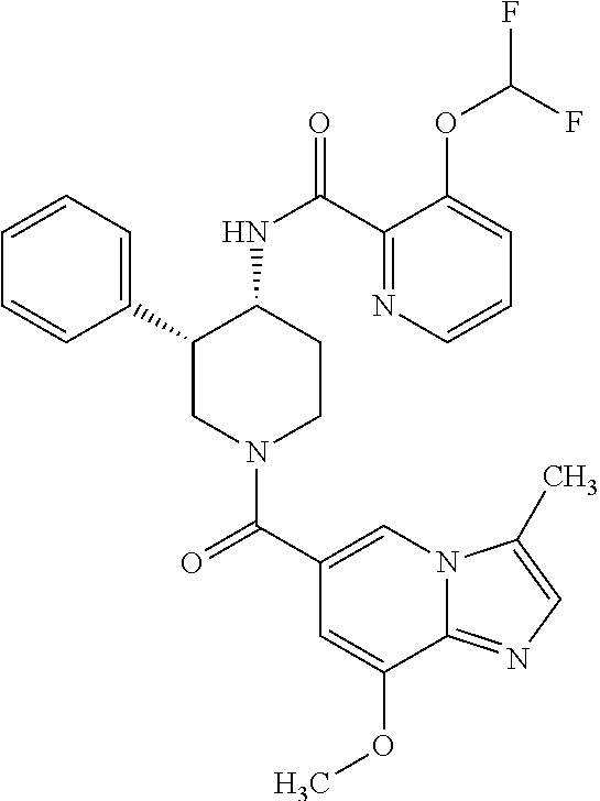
C1(C2CN(C(C3=CN4C(=NC=C4C)C(OC)=C3)=O)CCC2NC(=O)C2=NC=CC=C2OC(F)F)=CC=CC=C1
